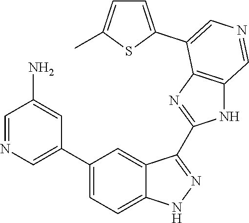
C1(C2=CN=CC(N)=C2)=CC=C2C(=C1)C(C1=NC3=C(N1)C=NC=C3C1=CC=C(C)S1)=NN2
